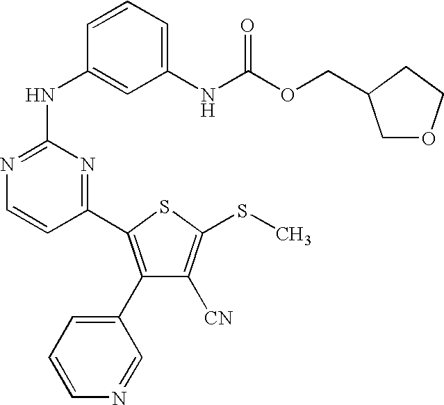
C1(C2=C(C3=CC=CN=C3)C([CN])=C(SC)S2)=NC(NC2=CC(NC(OCC3COCC3)=O)=CC=C2)=NC=C1
